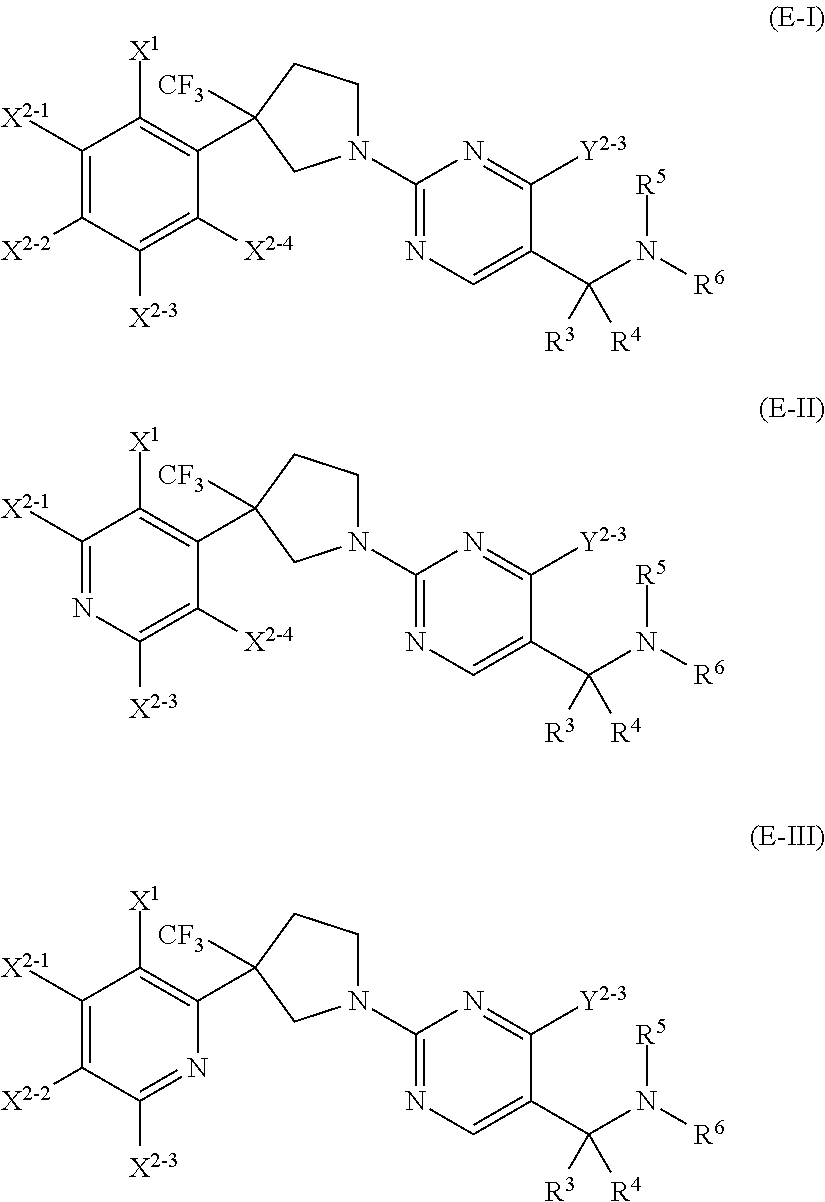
C1([X2-1])=C([X2-2])C([X2-3])=C([X2-4])C(C2([CF3])CCN(C3=NC=C(C(N([R6])[R5])([R3])[R4])C([Y2-3])=N3)C2)=C1[X1].C1([X2-1])=NC([X2-3])=C([X2-4])C(C2([CF3])CCN(C3=NC=C(C(N([R6])[R5])([R3])[R4])C([Y2-3])=N3)C2)=C1[X1].C1([X2-1])=C([X2-2])C([X2-3])=NC(C2([CF3])CCN(C3=NC=C(C(N([R6])[R5])([R3])[R4])C([Y2-3])=N3)C2)=C1[X1]
